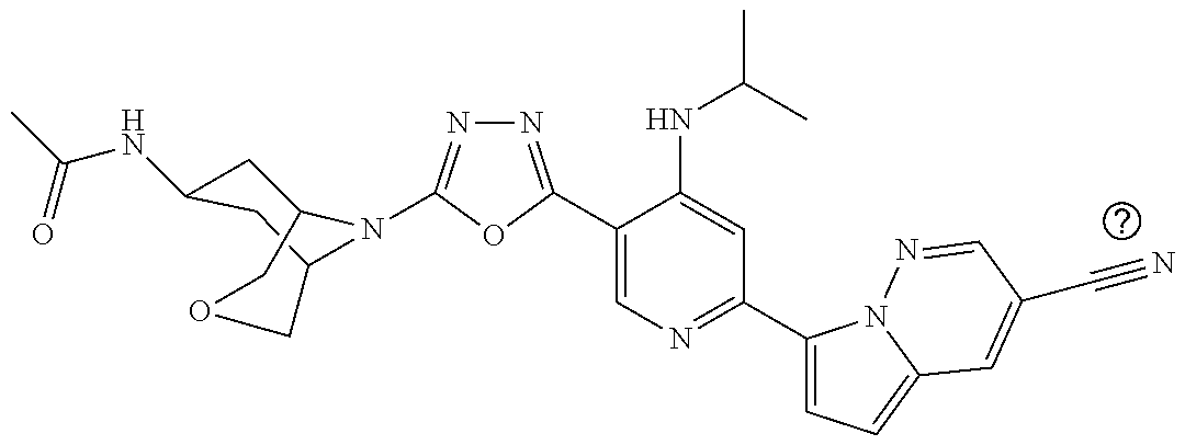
C1(C2=NN=C(N3C4CC(NC(C)=O)CC3COC4)O2)=CN=C(C2=CC=C3N2N=CC(C#N)=C3)C=C1NC(C)C
